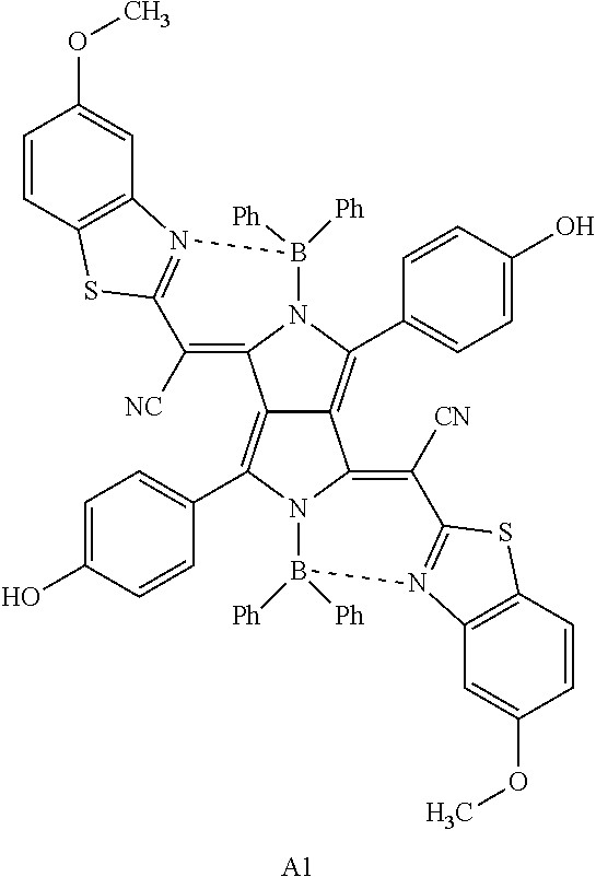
C12=C(C3=CC=C(O)C=C3)N3C(=C([CN])C4=N(C5=C(C=CC(OC)=C5)S4)B3([Ph])[Ph])C1=C(C1=CC=C(O)C=C1)N1C2=C([NC])C2=N(B1([Ph])[Ph])C1=C(C=CC(OC)=C1)S2.[A1]
